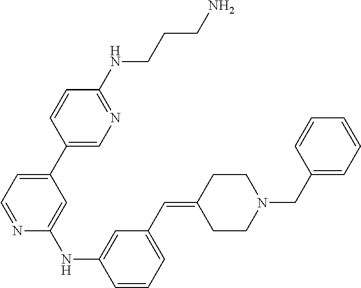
N1=C(NCCCN)C=CC(C2=CC=NC(NC3=CC(C=C4CCN(CC5=CC=CC=C5)CC4)=CC=C3)=C2)=C1
